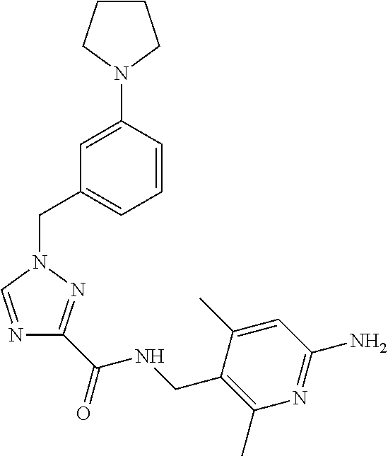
C1=C(N2CCCC2)C=CC=C1CN1C=NC(C(=O)NCC2=C(C)N=C(N)C=C2C)=N1
